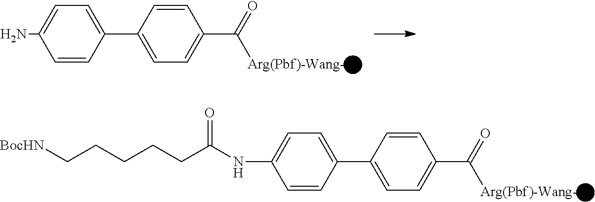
C([Arg(Pbf)-Wang-])(=O)C1=CC=C(C2=CC=C(N)C=C2)C=C1.C([Arg(Pbf)-Wang-])(=O)C1=CC=C(C2=CC=C(NC(CCCCC[BocHN])=O)C=C2)C=C1
